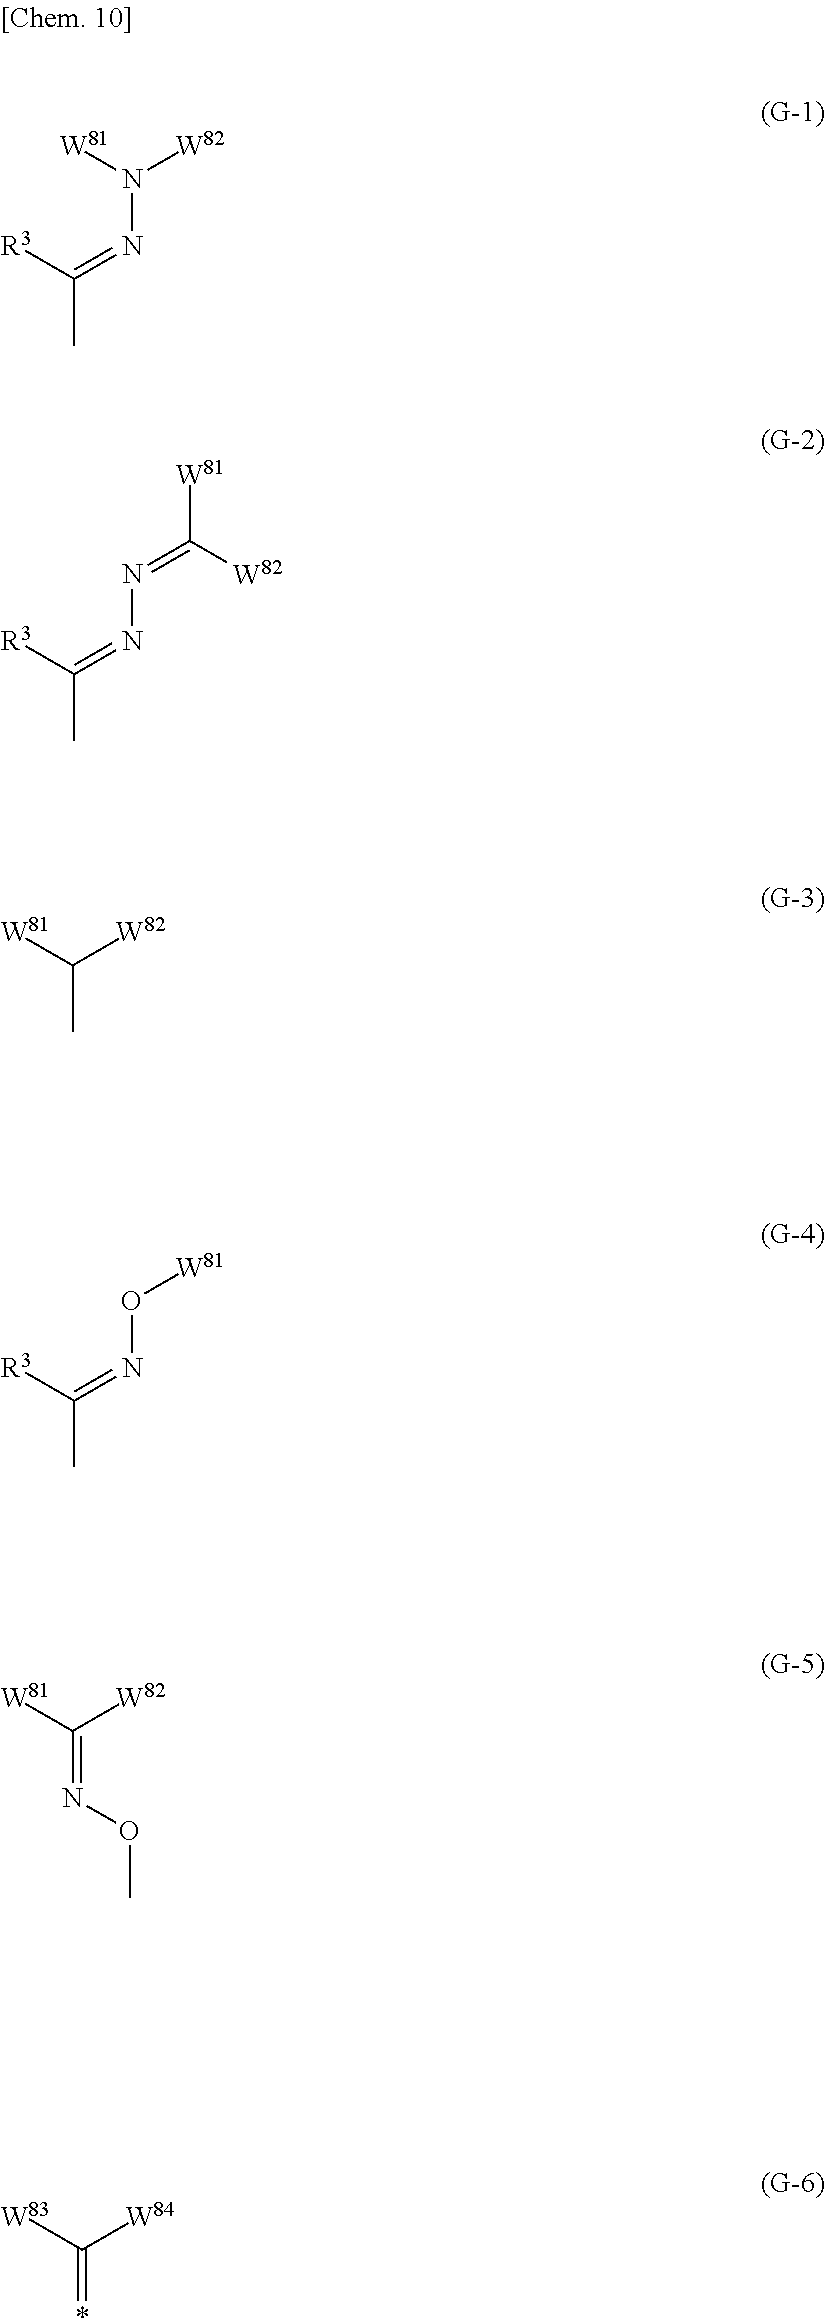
N(N=C(C)[R3])([W82])[W81].N(N=C(C)[R3])=C([W82])[W81].C(C)([W81])[W82].O(N=C(C)[R3])[W81].C(=NOC)([W81])[W82].C(=*)([W83])[W84]
